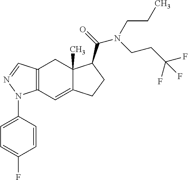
C12=C(C=C3C(C)(C1)C(C(=O)N(CCC(F)(F)F)CCC)CC3)N(C1=CC=C(F)C=C1)N=C2
